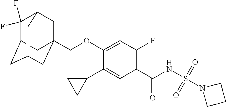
C1(C2CC2)=CC(C(NS(N2CCC2)(=O)=O)=O)=C(F)C=C1OCC12CC3C(F)(F)C(CC(C1)C3)C2
